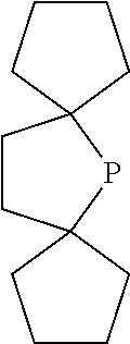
C1CC2(PC13CCCC3)CCCC2
